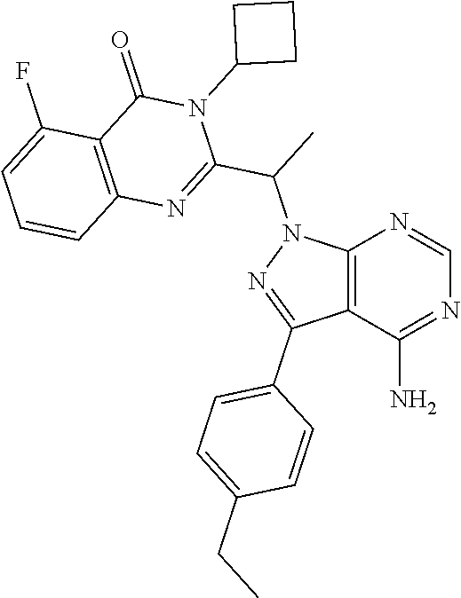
C12=C(C(N)=NC=N1)C(C1=CC=C(CC)C=C1)=NN2C(C)C1=NC2=C(C(=O)N1C1CCC1)C(F)=CC=C2
